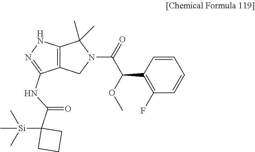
C1(F)=C(C(OC)C(=O)N2C(C)(C)C3=C(C2)C(NC(C2([Si](C)(C)C)CCC2)=O)=NN3)C=CC=C1
